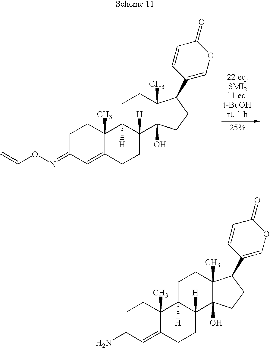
C1C(=NOC=C)C=C2C(C)(C1)C1([H])C([H])(CC2)C2(O)C(C)(CC1)C(C1=COC(=O)C=C1)CC2.C1C(N)C=C2C(C)(C1)C1([H])C([H])(CC2)C2(O)C(C)(CC1)C(C1=COC(=O)C=C1)CC2
